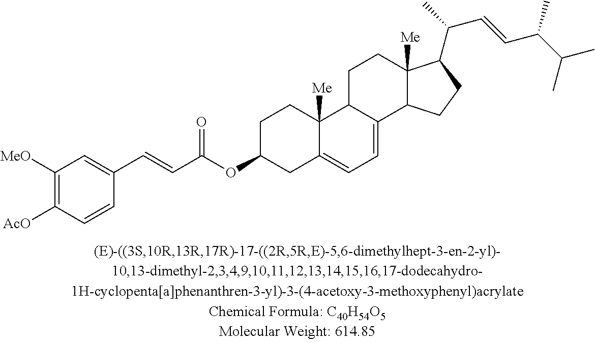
C1C(OC(C=CC2=CC([MeO])=C([AcO])C=C2)=O)CC2=CC=C3C(C2([Me])C1)CCC1([Me])C3CCC1C(C)C=CC(C(C)C)C
